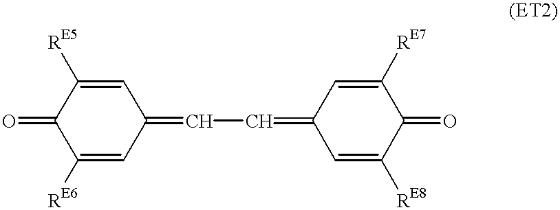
C1([RE6])=CC(=CC=C2C=C([RE8])C(=O)C([RE7])=C2)C=C([RE5])C1=O
